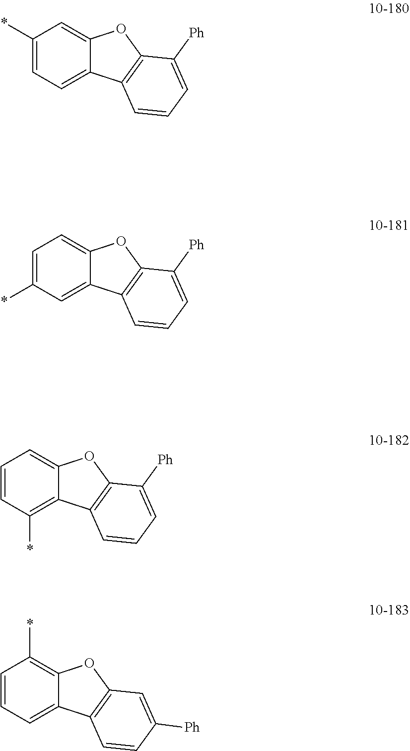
C1=CC(*)=C2C(=C1)OC1=C2C=CC=C1[Ph].C1=CC=C2C(=C1*)OC1=C2C=CC([Ph])=C1.C1(*)=CC=C2C(=C1)OC1=C2C=CC=C1[Ph].C1=C(*)C=C2C(=C1)OC1=C2C=CC=C1[Ph]
